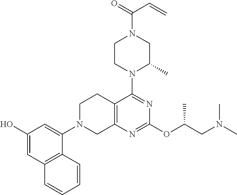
C1(O)=CC2=C(C(N3CC4=C(CC3)C(N3C(C)CN(C(=O)C=C)CC3)=NC(OC(CN(C)C)C)=N4)=C1)C=CC=C2
